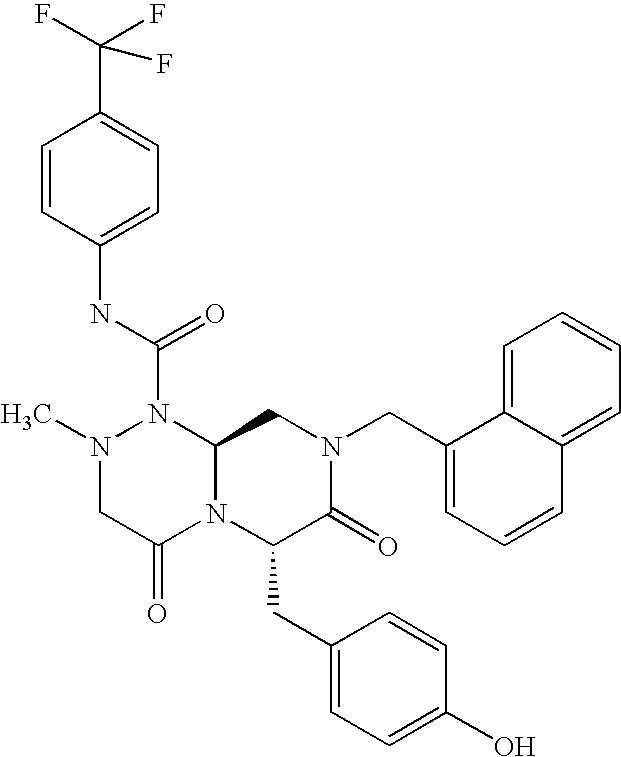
CN1CC(=O)N2C(N1C(NC1=CC=C(C(F)(F)F)C=C1)=O)CN(CC1=CC=CC3=CC=CC=C13)C(=O)C2CC1=CC=C(O)C=C1
